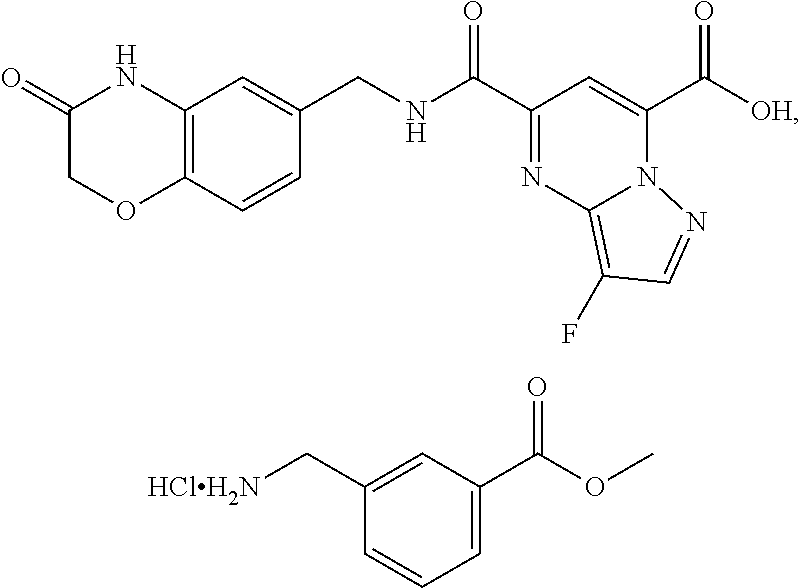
N1=C(C(=O)NCC2=CC3=C(C=C2)OCC(=O)N3)C=C(C(=O)[OH])N2C1=C(F)C=N2.C1(C[HClH2N])=CC(C(OC)=O)=CC=C1
